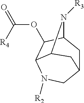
C12CC3C(OC(=O)[R4])C(N([R2])C1)C(N3[R3])C2
